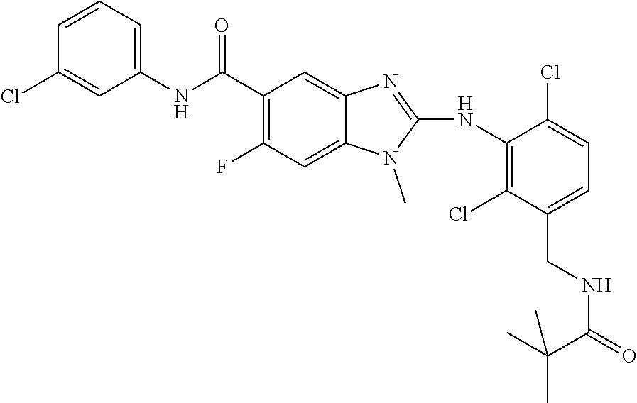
C1=CC=C(NC(C2=C(F)C=C3C(=C2)N=C(NC2=C(Cl)C(CNC(=O)C(C)(C)C)=CC=C2Cl)N3C)=O)C=C1Cl
